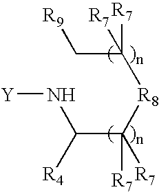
[Y]NC([R4])C([R8]C(C[R9])([R7])[R7])([R7])[R7]
